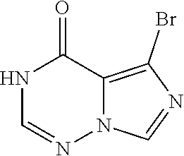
C1=NN2C(=C(Br)N=C2)C(=O)N1
